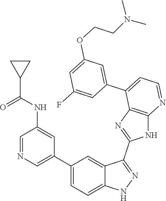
C1=NC=C(C2=CC=C3C(=C2)C(C2=NC4=C(N2)N=CC=C4C2=CC(OCCN(C)C)=CC(F)=C2)=NN3)C=C1NC(C1CC1)=O
